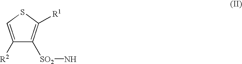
C1([SO2]N)=C([R1])SC=C1[R2]
